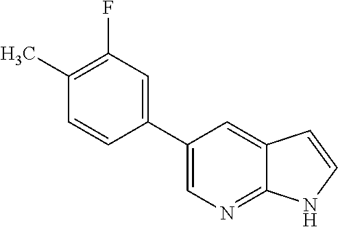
C1(C2=CN=C3C(=C2)C=CN3)=CC(F)=C(C)C=C1
